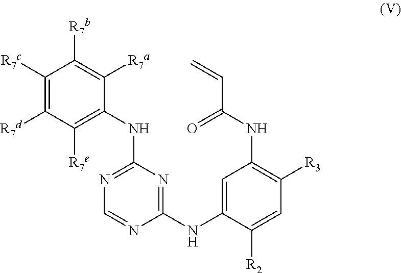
C1=NC(NC2=CC(NC(C=C)=O)=C([R3])C=C2[R2])=NC(NC2=C([R7e])C([R7d])=C([R7c])C([R7b])=C2[R7a])=N1
